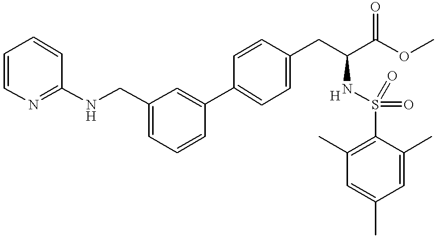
C1=C(C2=CC(CNC3=NC=CC=C3)=CC=C2)C=CC(CC(NS(C2=C(C)C=C(C)C=C2C)(=O)=O)C(=O)OC)=C1
